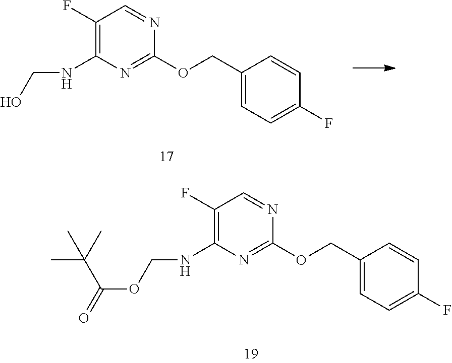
C1(F)=C(NCO)N=C(OCC2=CC=C(F)C=C2)N=C1.C1(F)=C(NCOC(=O)C(C)(C)C)N=C(OCC2=CC=C(F)C=C2)N=C1
